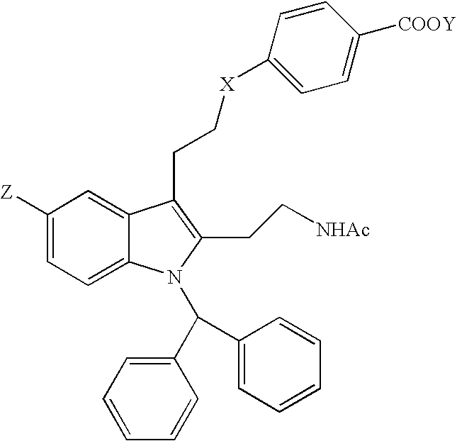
C1([Z])=CC=C2C(=C1)C(CC[X]C1=CC=C([COOY])C=C1)=C(CC[NHAc])N2C(C1=CC=CC=C1)C1=CC=CC=C1
